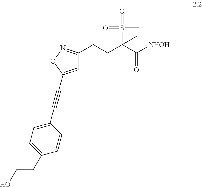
C1=C(C#CC2=CC=C(CCO)C=C2)ON=C1CCC(C([NHOH])=O)(S(=O)(C)=O)C
